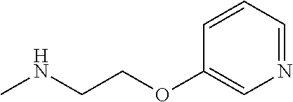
CNCCOC1=CN=CC=C1
